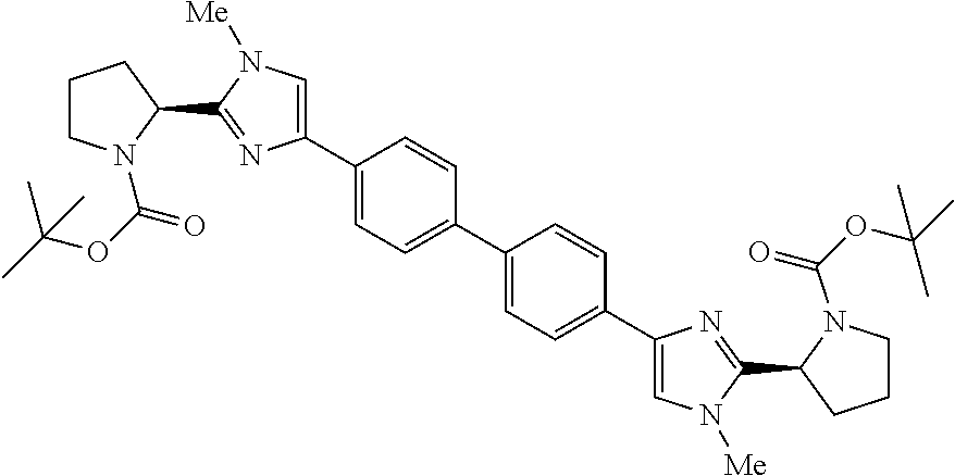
O(C(N1CCCC1C1=NC(C2=CC=C(C3=CC=C(C4=CN([Me])C(C5N(C(OC(C)(C)C)=O)CCC5)=N4)C=C3)C=C2)=CN1[Me])=O)C(C)(C)C
